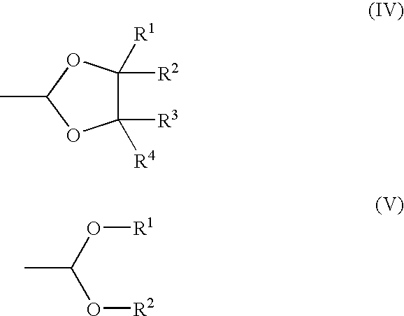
C1([R3])([R4])C([R2])([R1])OC(C)O1.O([R2])C(O[R1])C
